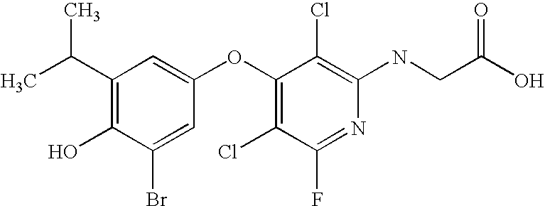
N(C1=C(Cl)C(OC2=CC(C(C)C)=C(O)C(Br)=C2)=C(Cl)C(F)=N1)CC(O)=O
